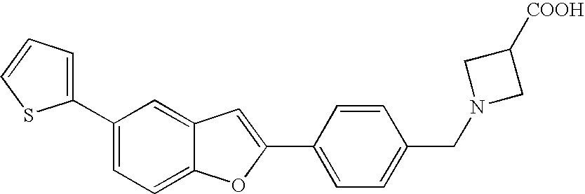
C1(C2=CC=CS2)=CC=C2C(=C1)C=C(C1=CC=C(CN3CC([COOH])C3)C=C1)O2
